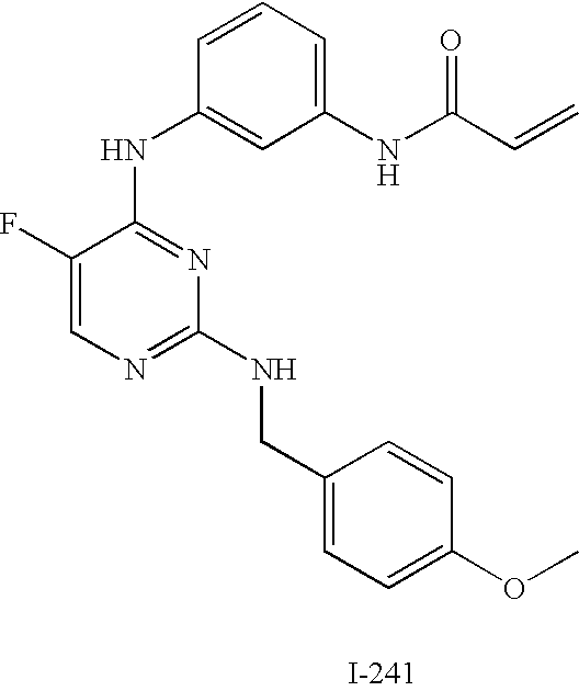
N(C1=NC(NCC2=CC=C(OC)C=C2)=NC=C1F)C1=CC(NC(C=C)=O)=CC=C1
